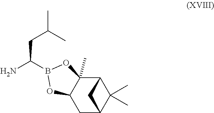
C(B1OC2C(C)(O1)C1C(C)(C)C(C2)C1)(N)CC(C)C
